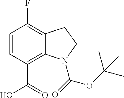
C1=CC(C(=O)O)=C2C(=C1F)CCN2C(OC(C)(C)C)=O
